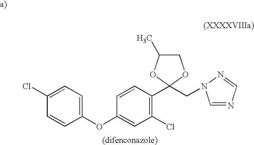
C1=C(Cl)C=CC(OC2=CC(Cl)=C(C3(CN4C=NC=N4)OCC(C)O3)C=C2)=C1
